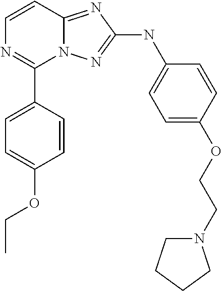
C1=CN=C(C2=CC=C(OCC)C=C2)N2C1=NC(NC1=CC=C(OCCN3CCCC3)C=C1)=N2
